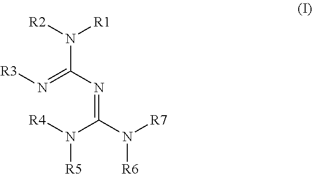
N(=C(N=C(N([R4])[R5])N([R6])[R7])N([R2])[R1])[R3]
